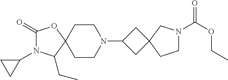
C1(=O)N(C2CC2)C(CC)C2(O1)CCN(C1CC3(C1)CN(C(OCC)=O)CC3)CC2
